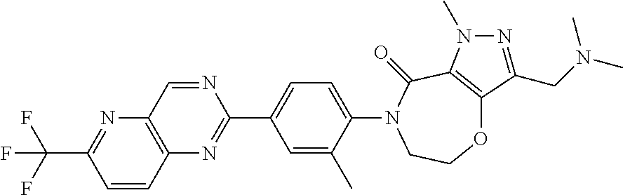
O1C2=C(C(=O)N(C3=CC=C(C4=NC5=C(N=C(C(F)(F)F)C=C5)C=N4)C=C3C)CC1)N(C)N=C2CN(C)C
